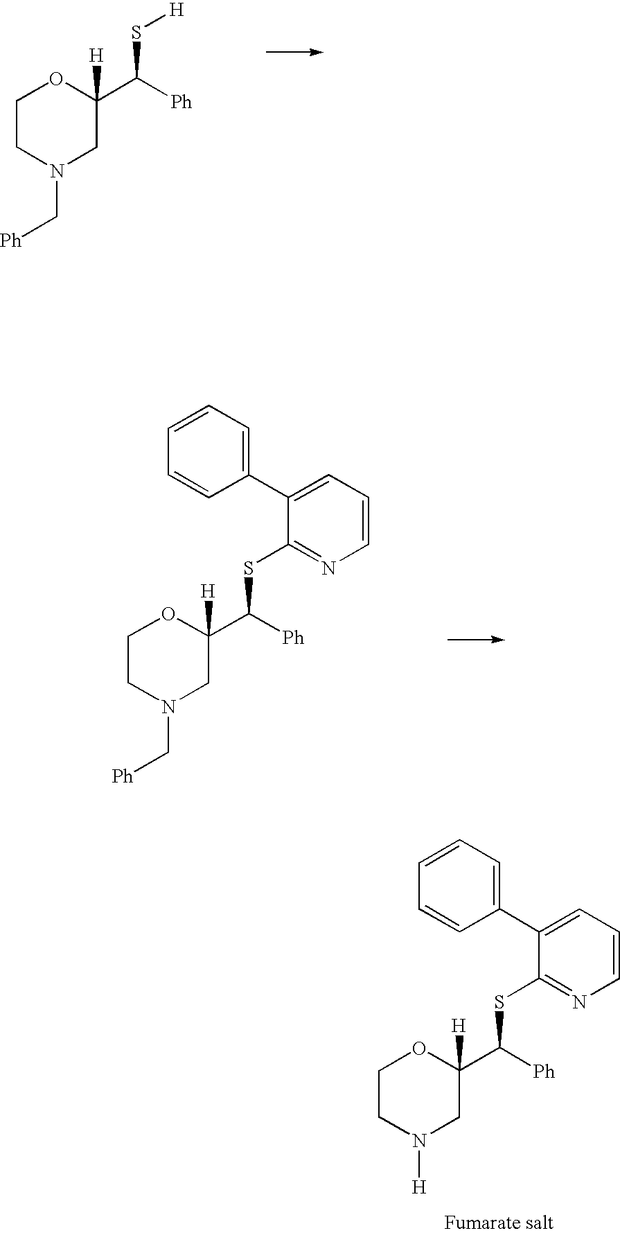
O1CCN(C[Ph])CC1(C([Ph])S[H])[H].O1CCN(C[Ph])CC1(C([Ph])SC1=NC=CC=C1C1=CC=CC=C1)[H].O1CCN([H])CC1(C([Ph])SC1=NC=CC=C1C1=CC=CC=C1)[H]
